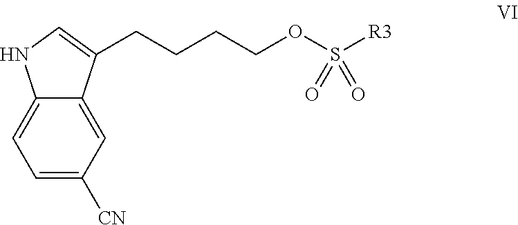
C(CCCOS([R3])(=O)=O)C1=CNC2=CC=C([CN])C=C21
